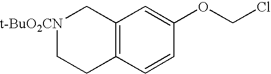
C12=C(C=CC(OCCl)=C1)CC[t-BuO2CN]C2
